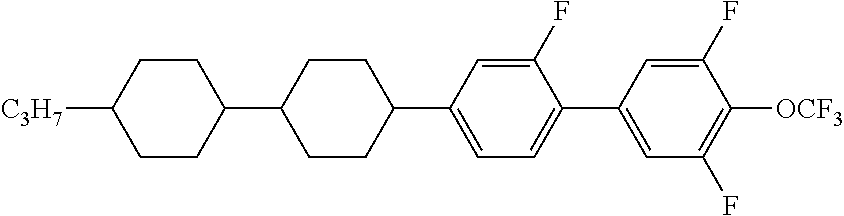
C1(C2CCC([C3H7])CC2)CCC(C2=CC=C(C3=CC(F)=C([OCF3])C(F)=C3)C(F)=C2)CC1
